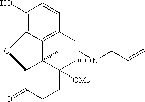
C1(O)=C2C3=C(C=C1)CC1C4([OMe])C3(C(C(=O)CC4)O2)CCN1CC=C
